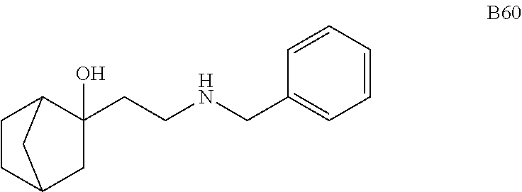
C1=CC=CC=C1CNCCC1(O)C2CCC(C1)C2
